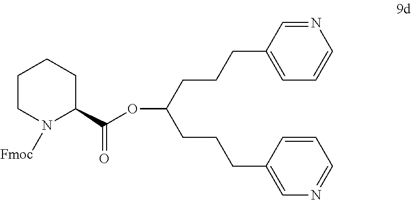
N1=CC(CCCC(OC(C2CCCCN2[Fmoc])=O)CCCC2=CN=CC=C2)=CC=C1
